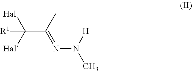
C(C(=NN([H])C)C)([Hal])([Hal])[R1]
